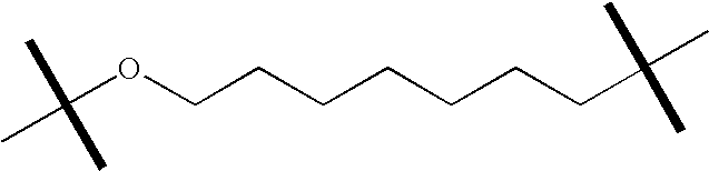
C(OCCCCCCCC(C)(C)C)(C)(C)C
